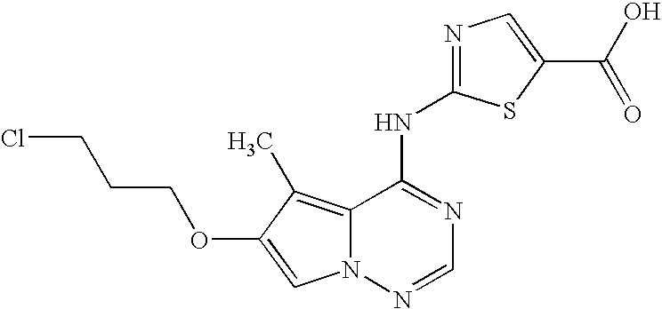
ClCCCOC1=CN2C(=C1C)C(NC1=NC=C(C(O)=O)S1)=NC=N2
